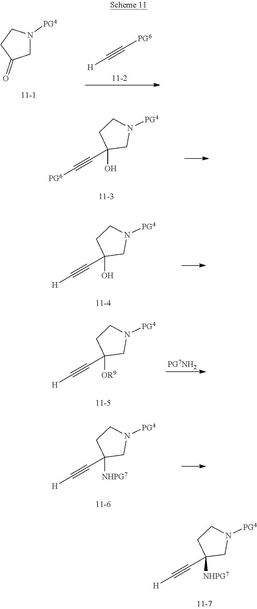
C1([NHPG7])(C#C[H])CN([PG4])CC1.C1N([PG4])CCC1=O.C(#C[PG6])[H].C1(O)(C#C[PG6])CN([PG4])CC1.C1(O)(C#C[H])CN([PG4])CC1.C1([OR9])(C#C[H])CN([PG4])CC1.C1([NHPG7])(C#C[H])CN([PG4])CC1
